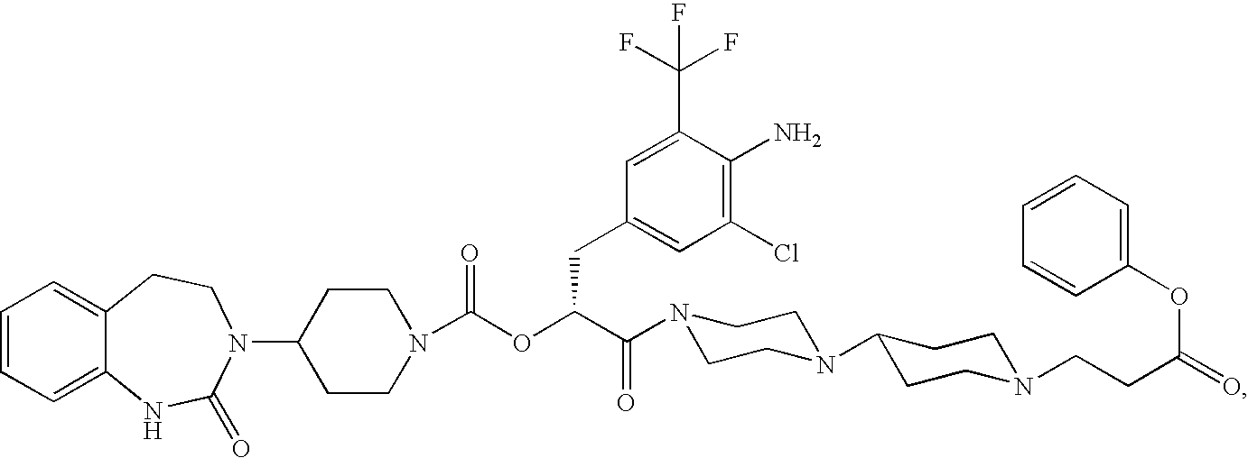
C1=CC=C2C(=C1)CCN(C1CCN(C(OC(C(=O)N3CCN(C4CCN(CCC(=O)OC5=CC=CC=C5)CC4)CC3)CC3=CC(Cl)=C(N)C(C(F)(F)F)=C3)=O)CC1)C(=O)N2
